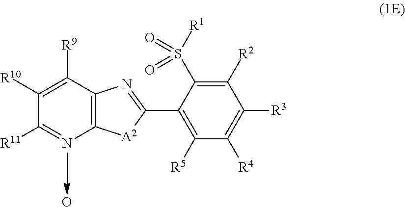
C12=C(C([R9])=C([R10])C([R11])=N1)N=C(C1=C([R5])C([R4])=C([R3])C([R2])=C1S([R1])(=O)=O)[A2]2.O
